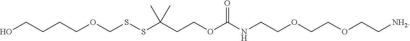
C(COCCNC(OCCC(SSCOCCCCO)(C)C)=O)OCC[NH2]
